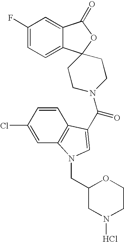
C1(F)=CC=C2C(=C1)C(=O)OC21CCN(C(=O)C2=CN(CC3CN(Cl)CCO3)C3=C2C=CC(Cl)=C3)CC1
